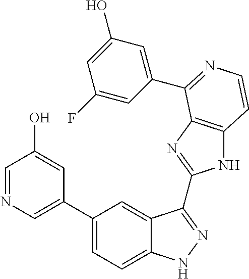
C1(C2=CN=CC(O)=C2)=CC=C2C(=C1)C(C1=NC3=C(N1)C=CN=C3C1=CC(O)=CC(F)=C1)=NN2
